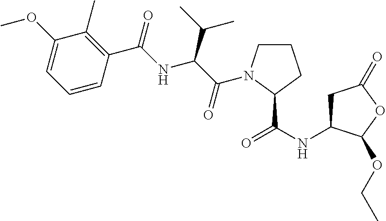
C1(OC)=CC=CC(C(=O)NC(C(C)C)C(=O)N2CCCC2C(NC2CC(=O)OC2OCC)=O)=C1C
